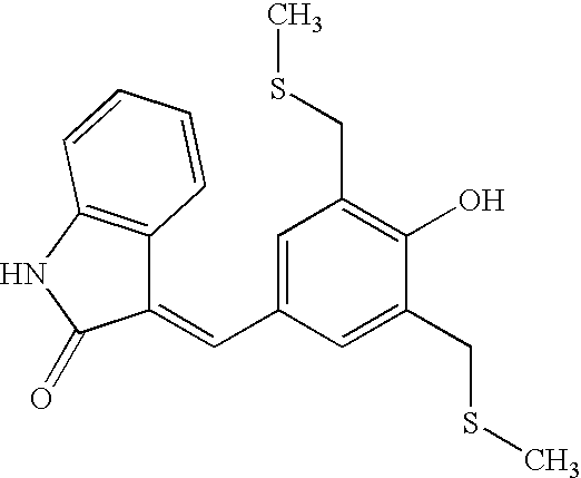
C1(=CC2=CC(CSC)=C(O)C(CSC)=C2)C2=C(NC1=O)C=CC=C2
